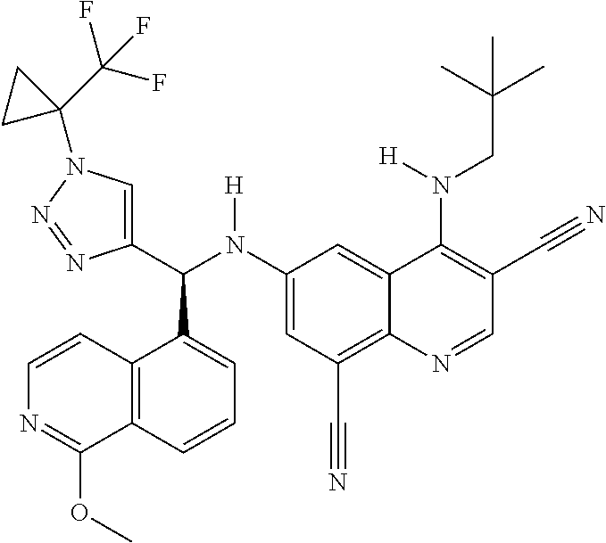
C1(N(C(C2=CN(C3(C(F)(F)F)CC3)N=N2)C2=CC=CC3=C2C=CN=C3OC)[H])=CC(C#N)=C2C(=C1)C(N(CC(C)(C)C)[H])=C(C#N)C=N2
